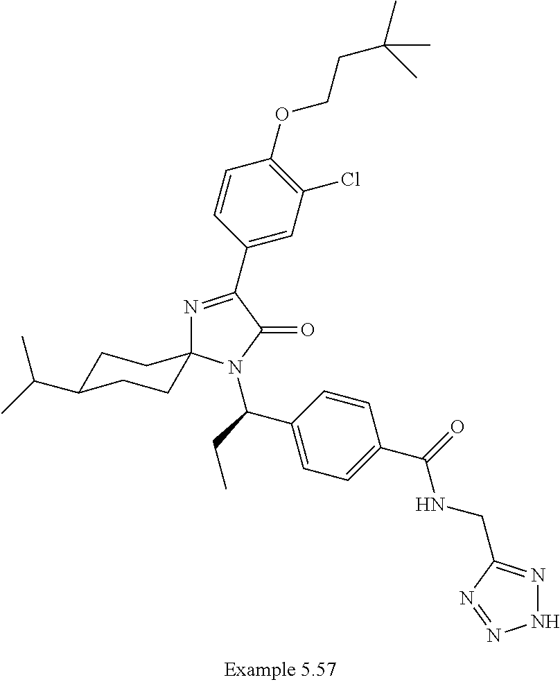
C1(OCCC(C)(C)C)=C(Cl)C=C(C2=NC3(N(C(CC)C4=CC=C(C(=O)NCC5=NNN=N5)C=C4)C2=O)CCC(C(C)C)CC3)C=C1
